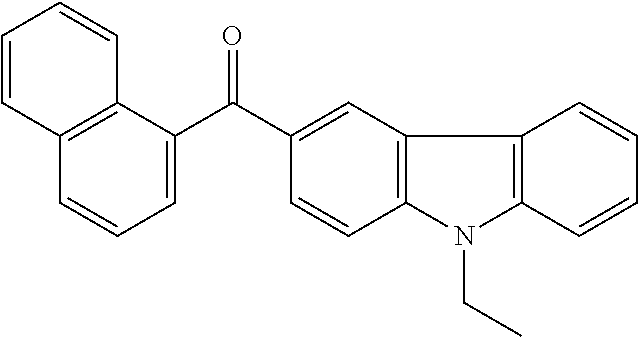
C1(C(C2=CC=CC3=C2C=CC=C3)=O)=CC2=C(C=C1)N(CC)C1=C2C=CC=C1
